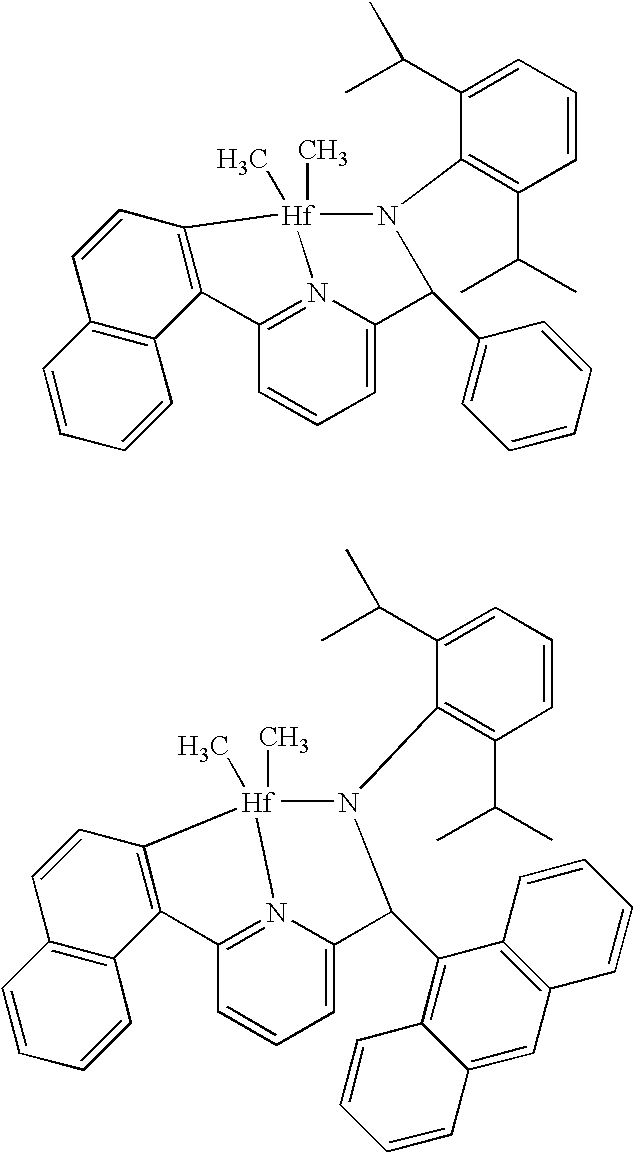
C1=C2N3=C(C=C1)C1=C([Hf]3(C)(C)N(C3=C(C(C)C)C=CC=C3C(C)C)C2C2=C3C(=CC4=C2C=CC=C4)C=CC=C3)C=CC2=C1C=CC=C2.C1=C2N3=C(C=C1)C1=C([Hf]3(C)(C)N(C3=C(C(C)C)C=CC=C3C(C)C)C2C2=CC=CC=C2)C=CC2=C1C=CC=C2
